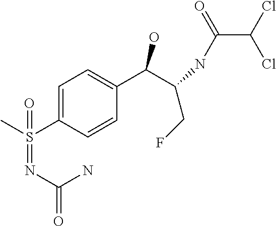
C1=C(S(C)(=NC(=O)N)=O)C=CC(C(C(CF)NC(C(Cl)Cl)=O)O)=C1
